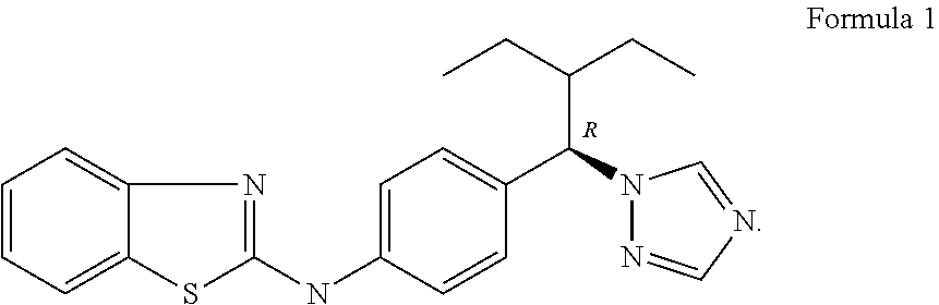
C1=CC=C2C(=C1)N=C(NC1=CC=C(C(C(CC)CC)N3N=CN=C3)C=C1)S2.[R]
